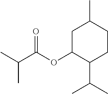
C1C(C(C)C)C(OC(C(C)C)=O)CC(C)C1
